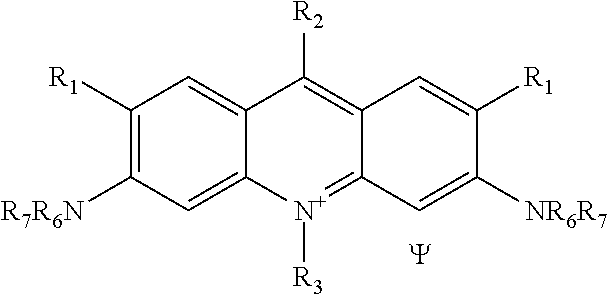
C1([R1])=C([R7R6N])C=C2C(=C1)C([R2])=C1C(=[N+]2[R3])C=C([NR6R7])C([R1])=C1.[Y]
